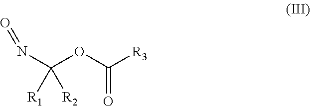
C(OC([R3])=O)(N=O)([R2])[R1]
